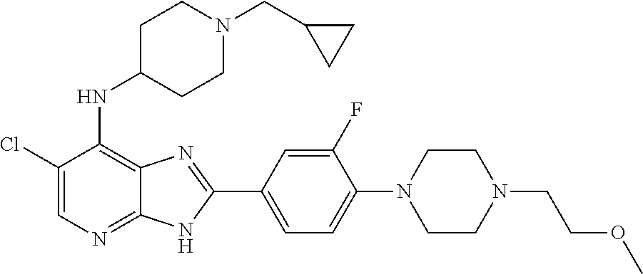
ClC1=CN=C2C(=C1NC1CCN(CC3CC3)CC1)N=C(C1=CC=C(N3CCN(CCOC)CC3)C(F)=C1)N2
